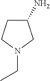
C1(N)CCN(CC)C1
